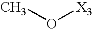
[X3]OC
